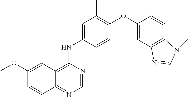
C1=CC(NC2=C3C(=NC=N2)C=CC(OC)=C3)=CC(C)=C1OC1=CC2=C(C=C1)N(C)C=N2
